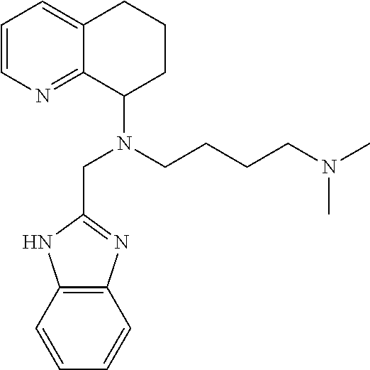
C1=CN=C2C(=C1)CCCC2N(CC1=NC2=C(N1)C=CC=C2)CCCCN(C)C
